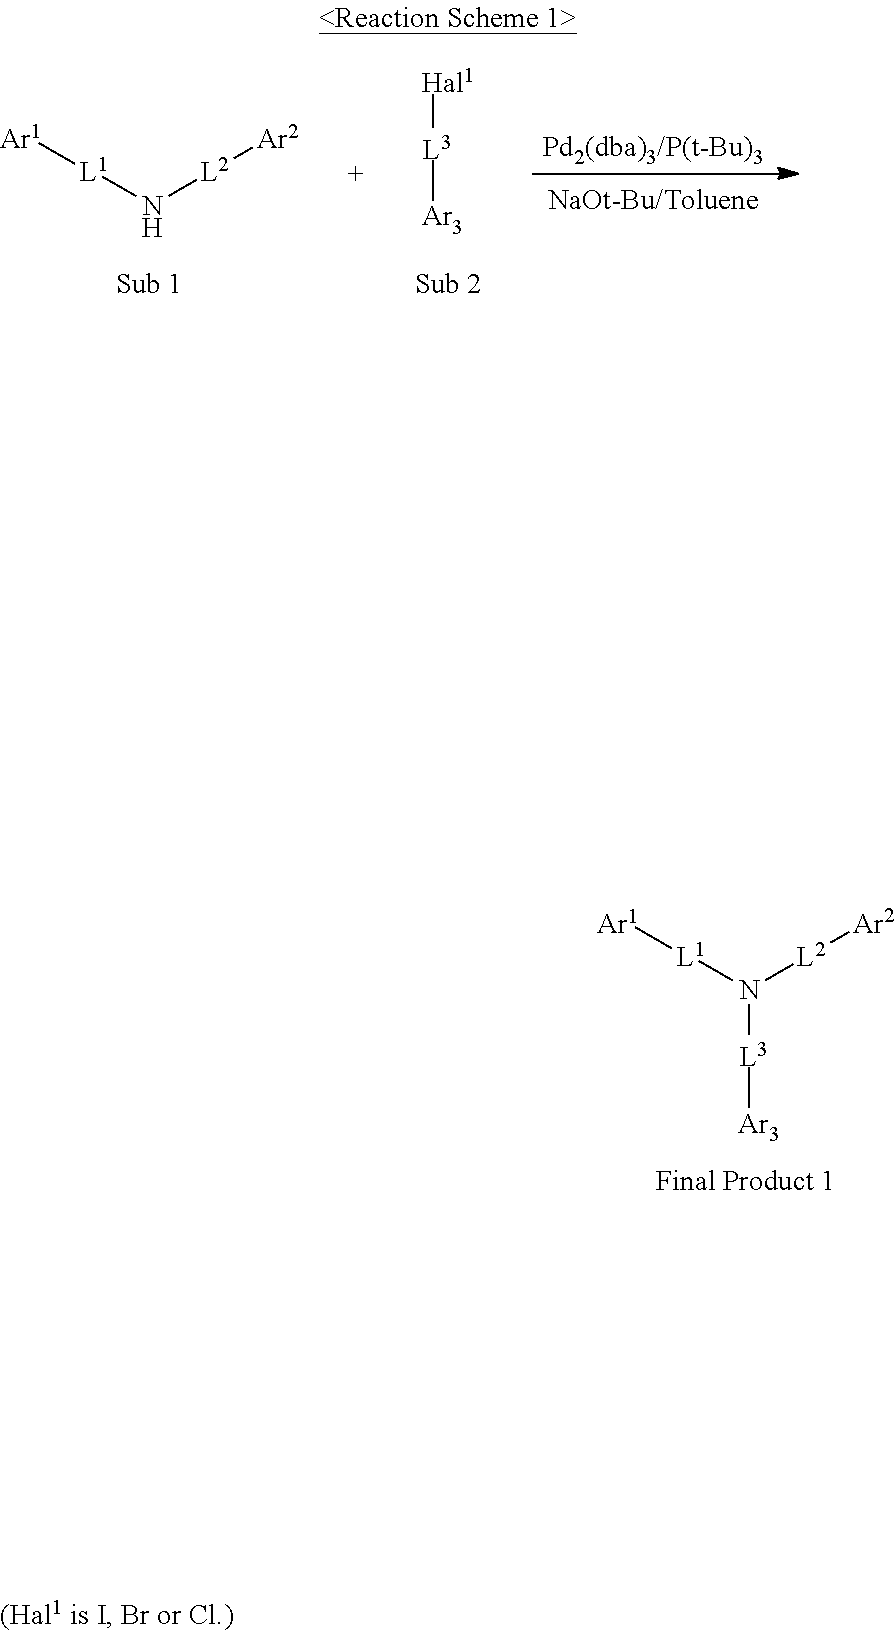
N([L2][Ar2])([L1][Ar1])[L3][Ar3].N([L2][Ar2])[L1][Ar1].[L3]([Ar3])[Hal1].[Pd2(dba)3/P(t-Bu)3].[NaOt-Bu/Toluene]
